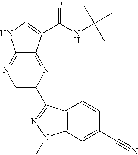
C1=C(C2=NN(C)C3=C2C=CC(C#N)=C3)N=C2C(=N1)NC=C2C(NC(C)(C)C)=O
